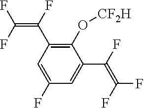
C1(O[CF2H])=C(C(F)=C(F)F)C=C(F)C=C1C(=C(F)F)F
